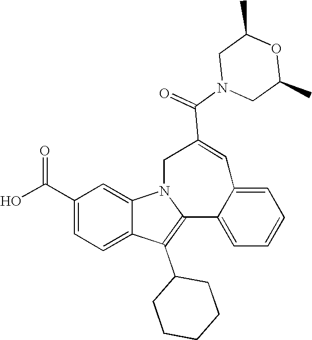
C1(C(O)=O)=CC=C2C(=C1)N1C(=C2C2CCCCC2)C2=CC=CC=C2C=C(C(=O)N2CC(C)OC(C)C2)C1
